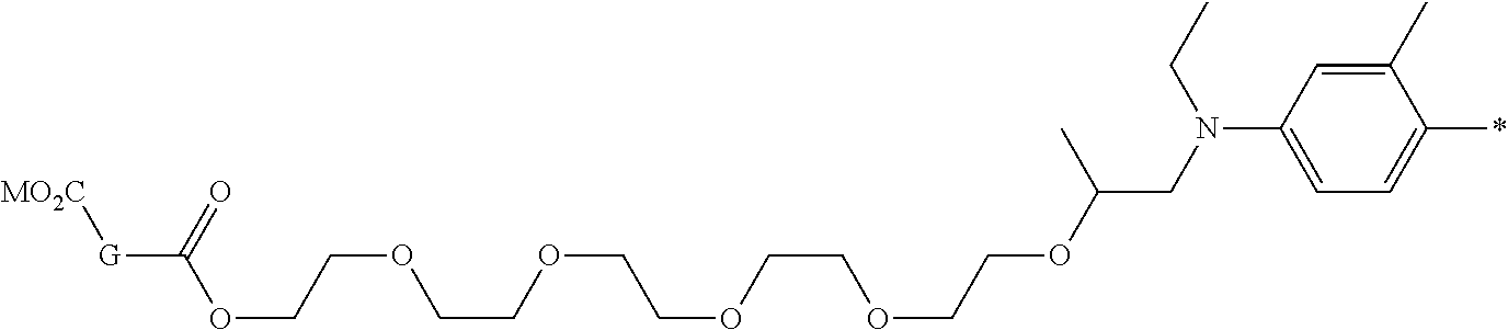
C1(C)=CC(N(CC(OCCOCCOCCOCCOCCOC([G][MO2C])=O)C)CC)=CC=C1*
